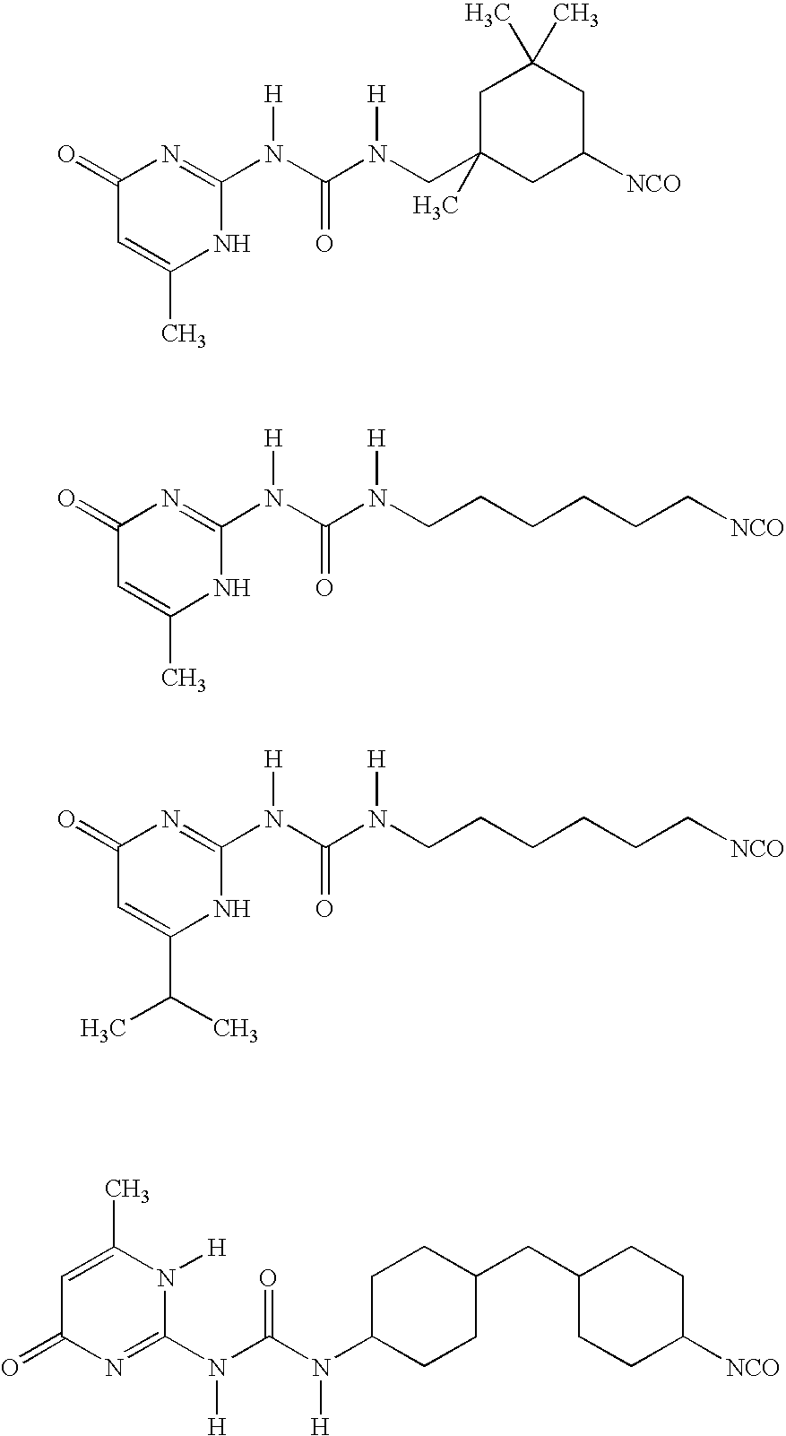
C1C(CN(C(N(C2=NC(=O)C=C(C)N2)[H])=O)[H])(C)CC([NCO])CC1(C)C.C(CCCC[NCO])CN(C(N(C1=NC(=O)C=C(C)N1)[H])=O)[H].C(CCCC[NCO])CN(C(N(C1=NC(=O)C=C(C(C)C)N1)[H])=O)[H].C1=C(C)N([H])C(N(C(N(C2CCC(CC3CCC([NCO])CC3)CC2)[H])=O)[H])=NC1=O
